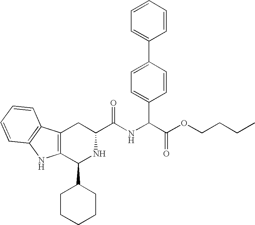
C1(C2CCCCC2)NC(C(=O)NC(C2=CC=C(C3=CC=CC=C3)C=C2)C(OCCCC)=O)CC2=C1NC1=C2C=CC=C1
